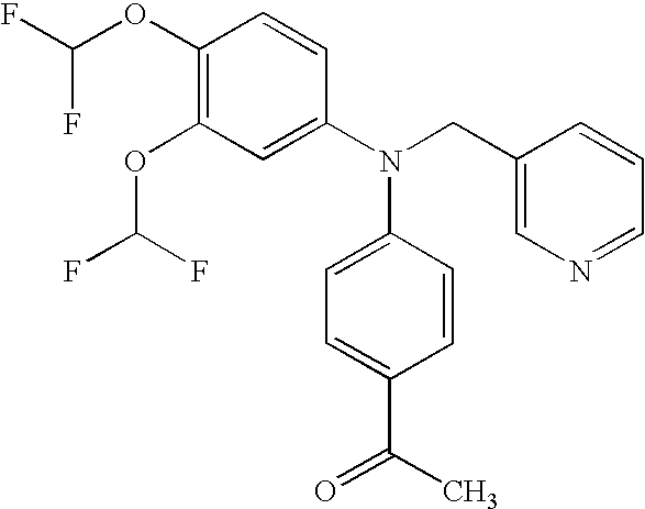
C1(OC(F)F)=C(OC(F)F)C=C(N(CC2=CN=CC=C2)C2=CC=C(C(=O)C)C=C2)C=C1
